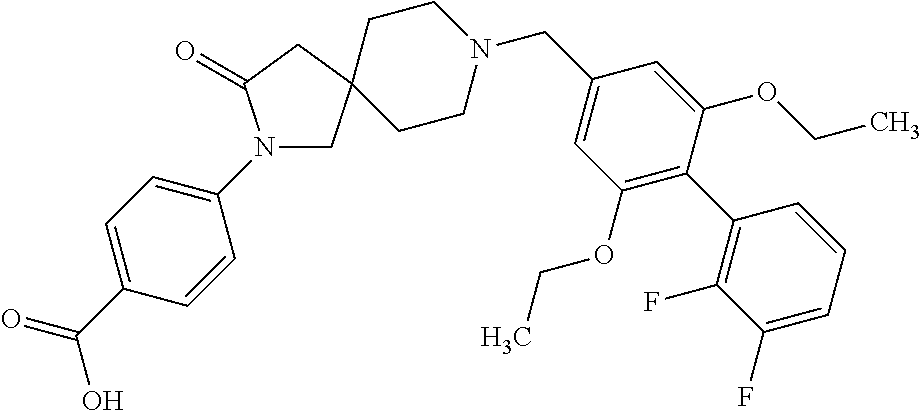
N1(C2=CC=C(C(=O)O)C=C2)CC2(CC1=O)CCN(CC1=CC(OCC)=C(C3=C(F)C(F)=CC=C3)C(OCC)=C1)CC2
